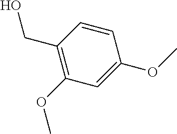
C1=CC(CO)=C(OC)C=C1OC
